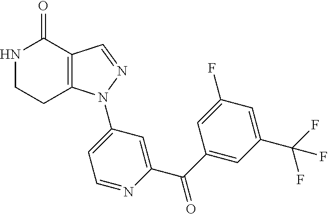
C12=C(C=NN1C1=CC=NC(C(C3=CC(C(F)(F)F)=CC(F)=C3)=O)=C1)C(=O)NCC2
